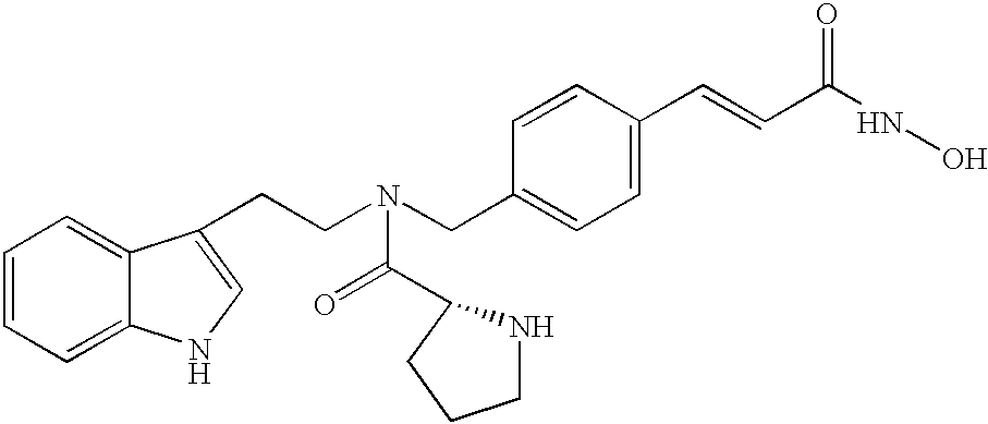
C(C1=CC=C(C=CC(NO)=O)C=C1)N(CCC1=CNC2=CC=CC=C21)C(=O)C1NCCC1
